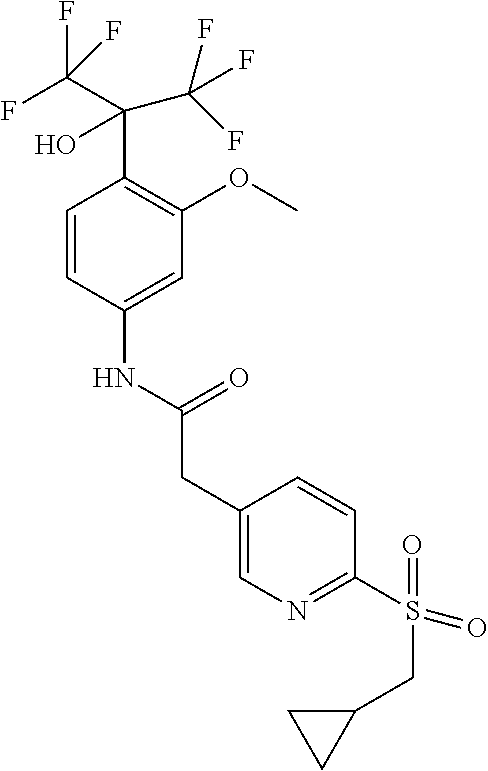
C1=CC(NC(CC2=CN=C(S(=O)(CC3CC3)=O)C=C2)=O)=CC(OC)=C1C(C(F)(F)F)(O)C(F)(F)F
